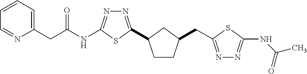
N1=C(C2CCC(CC3=NN=C(NC(C)=O)S3)C2)SC(NC(CC2=CC=CC=N2)=O)=N1
